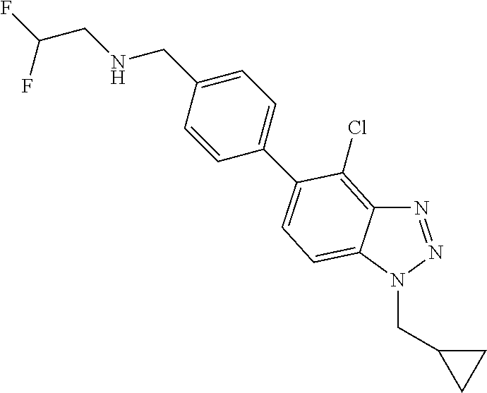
N1=NN(CC2CC2)C2=CC=C(C3=CC=C(CNCC(F)F)C=C3)C(Cl)=C12
